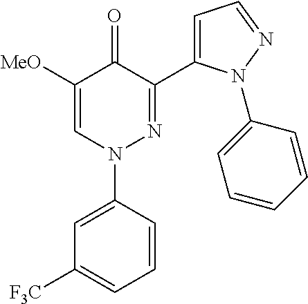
C1=CC=C([F3C])C=C1N1N=C(C2=CC=NN2C2=CC=CC=C2)C(=O)C([MeO])=C1
